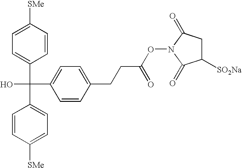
C1=CC([SMe])=CC=C1C(C1=CC=C([SMe])C=C1)(C1=CC=C(CCC(ON2C(=O)C([SO2Na])CC2=O)=O)C=C1)O
